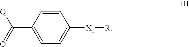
[Q]C(C1=CC=C([X1][R])C=C1)=O
